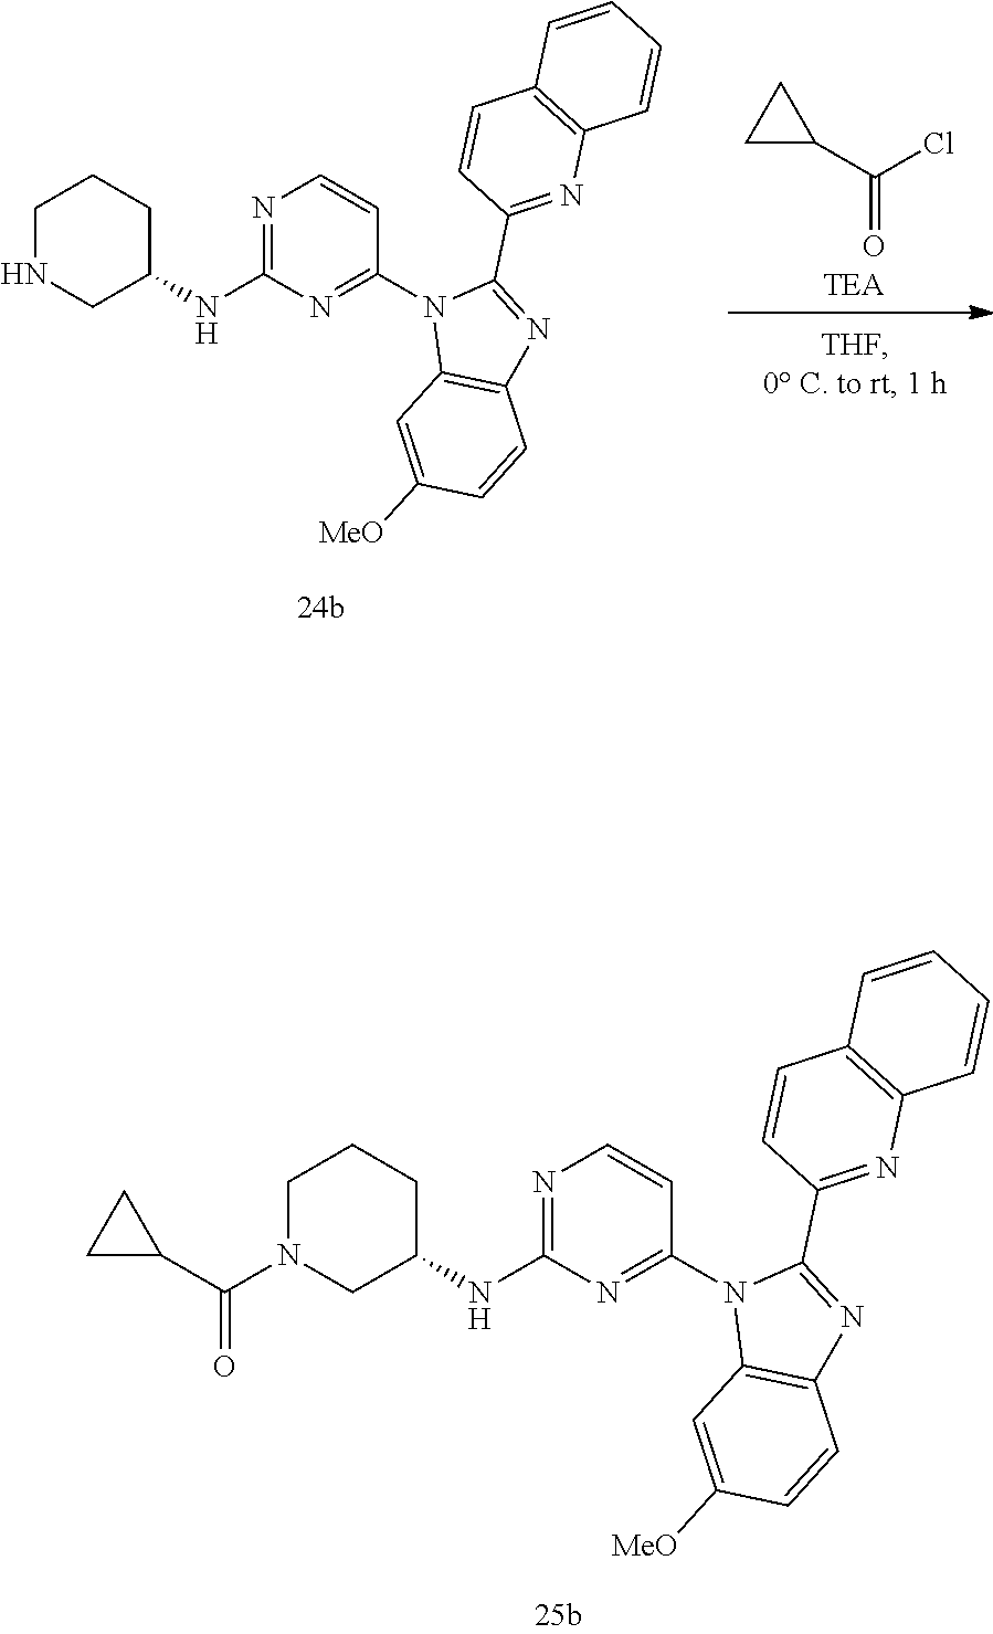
C1N(C(C2CC2)=O)CC(NC2=NC=CC(N3C4=C(N=C3C3=NC5=C(C=C3)C=CC=C5)C=CC([MeO])=C4)=N2)CC1.C1NCC(NC2=NC=CC(N3C4=C(N=C3C3=NC5=C(C=C3)C=CC=C5)C=CC([MeO])=C4)=N2)CC1.C1(C(Cl)=O)CC1
